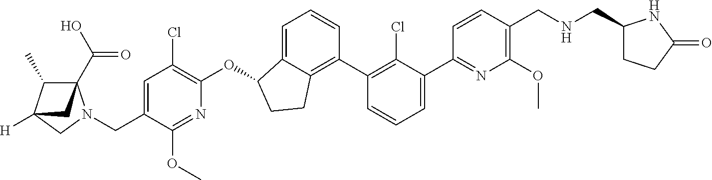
O(C1C2=CC=CC(C3=C(Cl)C(C4=NC(OC)=C(CNCC5CCC(=O)N5)C=C4)=CC=C3)=C2CC1)C1=C(Cl)C=C(CN2C3(C(O)=O)C(C)C([H])(C2)C3)C(OC)=N1
